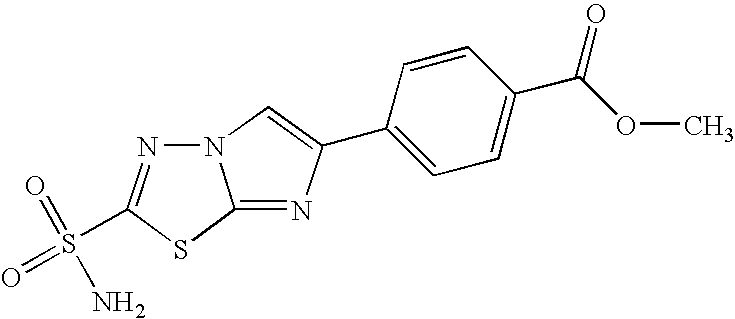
N12N=C(S(=O)(=O)N)SC1=NC(C1=CC=C(C(OC)=O)C=C1)=C2
